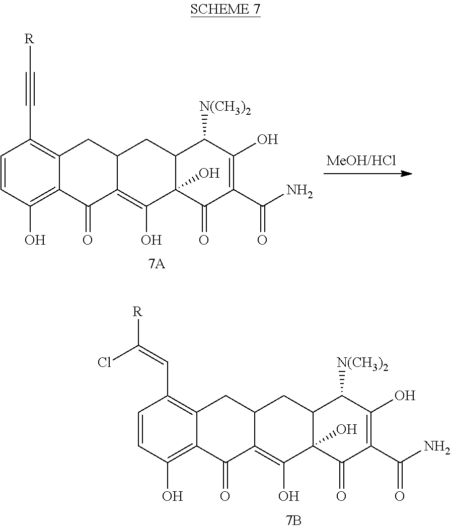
C1=CC(O)=C2C(=C1C=C([R])Cl)CC1C(=C(O)C3(O)C(C1)C([N(CH3)2])C(O)=C(C(N)=O)C3=O)C2=O.C1=CC(O)=C2C(=C1C#C[R])CC1C(=C(O)C3(O)C(C1)C([N(CH3)2])C(O)=C(C(N)=O)C3=O)C2=O
